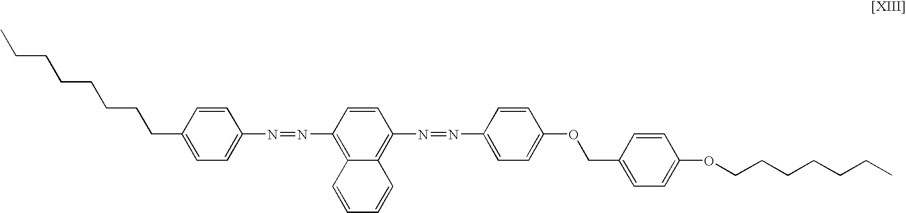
C1=CC(CCCCCCCC)=CC=C1N=NC1=C2C(=C(N=NC3=CC=C(OCC4=CC=C(OCCCCCCC)C=C4)C=C3)C=C1)C=CC=C2
